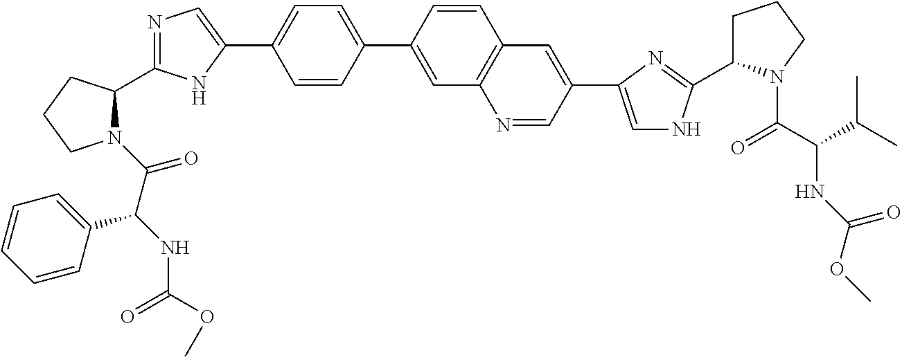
N1(C(C(NC(=O)OC)C2=CC=CC=C2)=O)C(C2=NC=C(C3=CC=C(C4=CC5=C(C=C4)C=C(C4=CNC(C6CCCN6C(C(NC(=O)OC)C(C)C)=O)=N4)C=N5)C=C3)N2)CCC1
